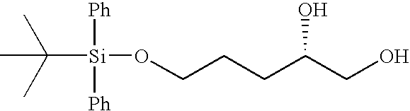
CC(C)(C)[Si]([Ph])([Ph])OCCCC(CO)O
